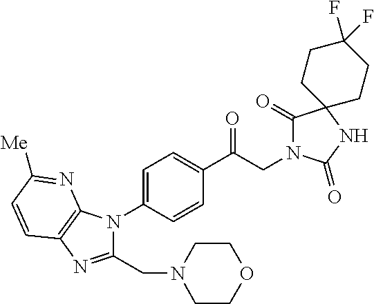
C1(C(CN2C(=O)C3(NC2=O)CCC(F)(F)CC3)=O)=CC=C(N2C(CN3CCOCC3)=NC3=C2N=C([Me])C=C3)C=C1
